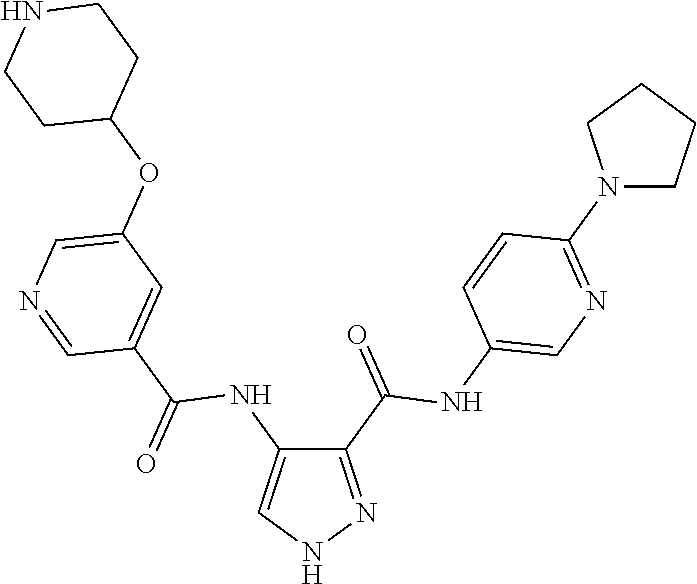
C1(C(=O)NC2=CN=C(N3CCCC3)C=C2)=NNC=C1NC(C1=CC(OC2CCNCC2)=CN=C1)=O
